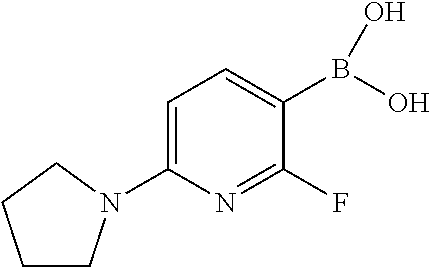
C1=C(N2CCCC2)N=C(F)C(B(O)O)=C1
